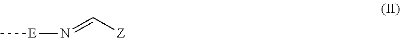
C[E]N=C[Z]
